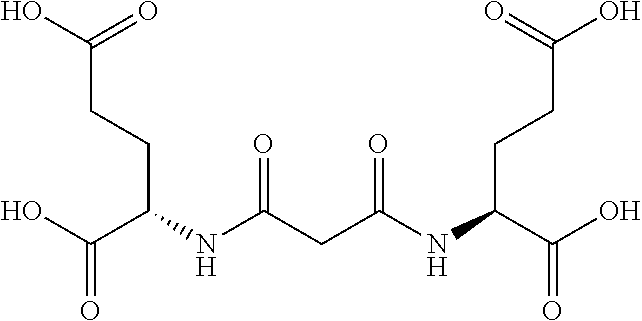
N(C(CCC(=O)O)C(O)=O)C(CC(=O)NC(CCC(O)=O)C(O)=O)=O
